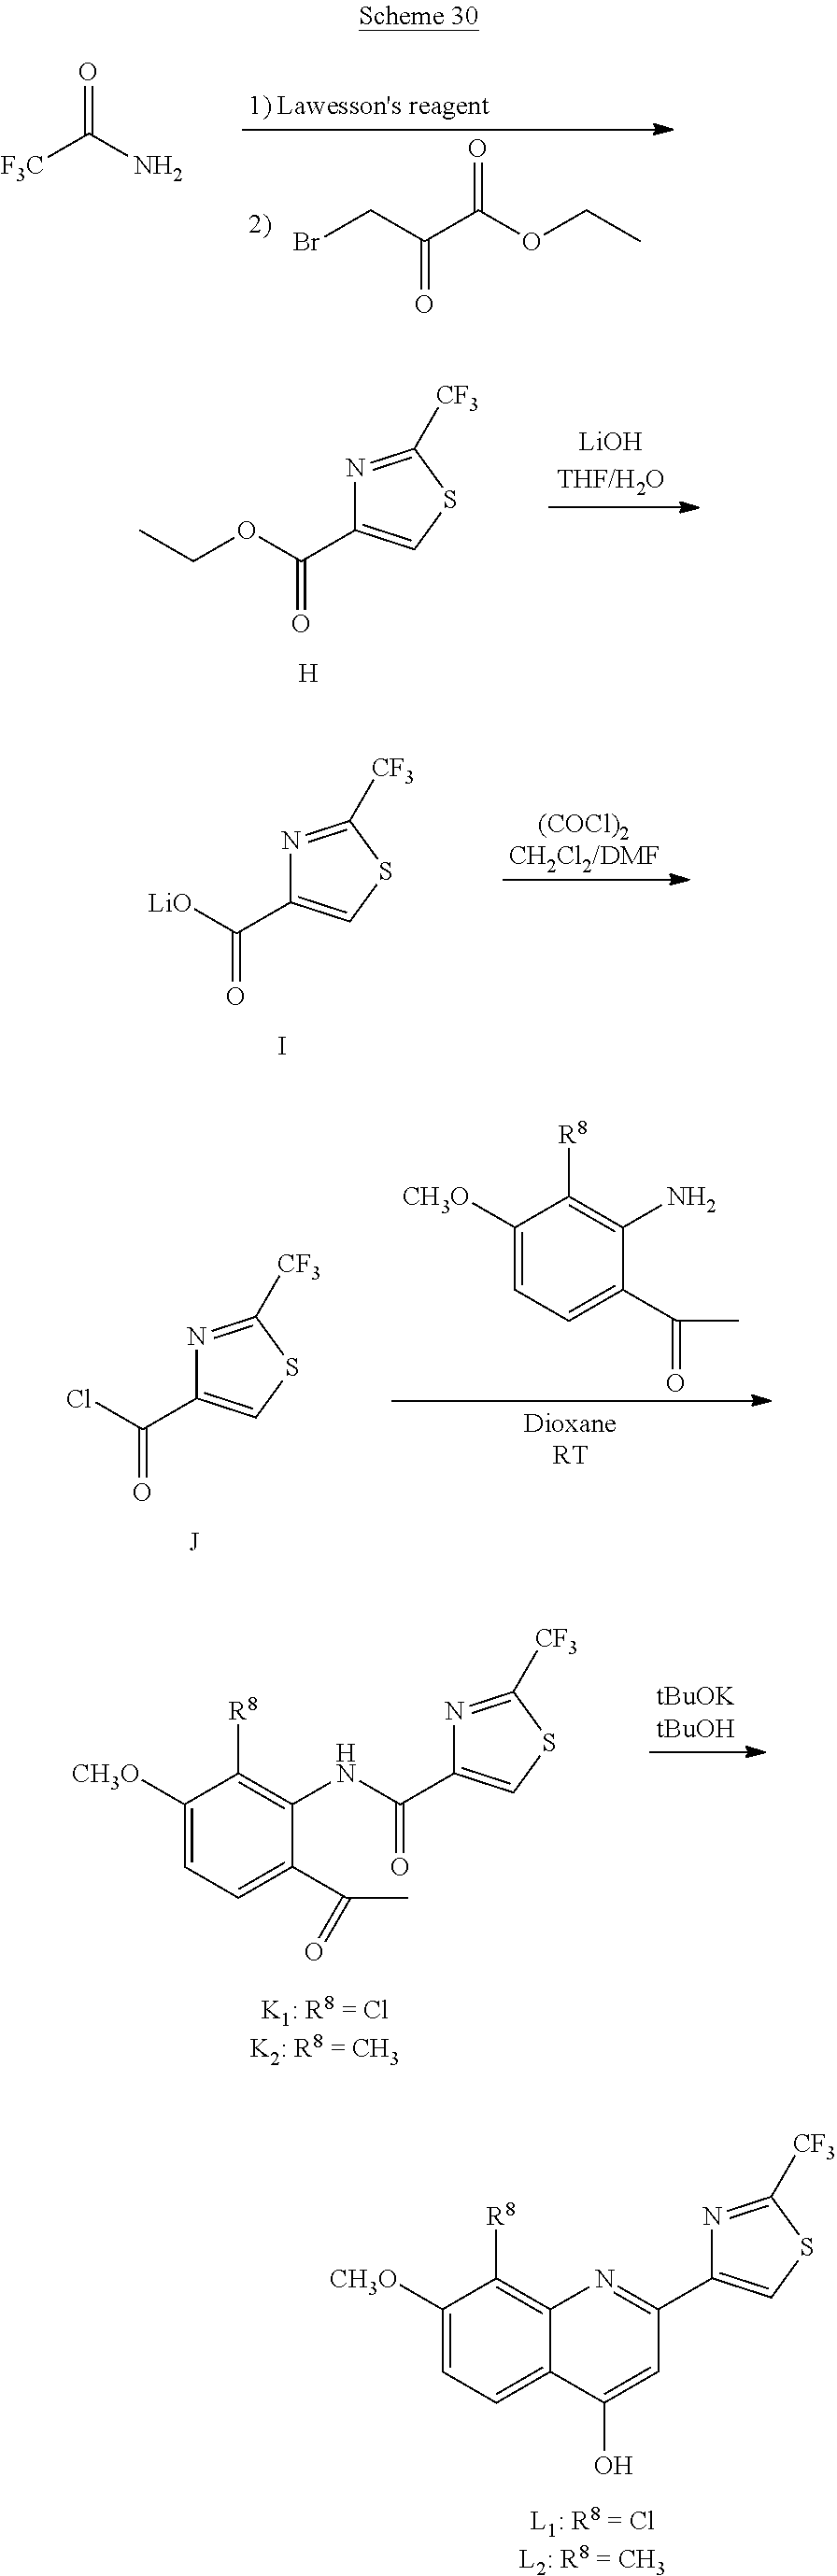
BrCC(=O)C(=O)OCC.[F3C]C(N)=O.N1=C([CF3])SC=C1C(=O)OCC.[H].N1=C([CF3])SC=C1C(=O)[LiO].I.N1=C([CF3])SC=C1C(=O)Cl.[J].C1([CH3O])=CC=C(C(C)=O)C(N)=C1[R8].N1=C([CF3])SC=C1C(=O)NC1=C([R8])C([CH3O])=CC=C1C(C)=O.N1=C([CF3])SC=C1C1=NC2=C([R8])C([CH3O])=CC=C2C(O)=C1
